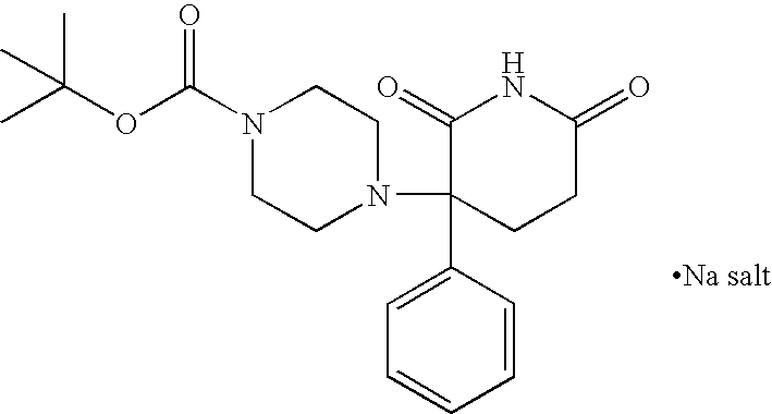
N1(C(OC(C)(C)C)=O)CCN(C2(C3=CC=CC=C3)CCC(=O)NC2=O)CC1
